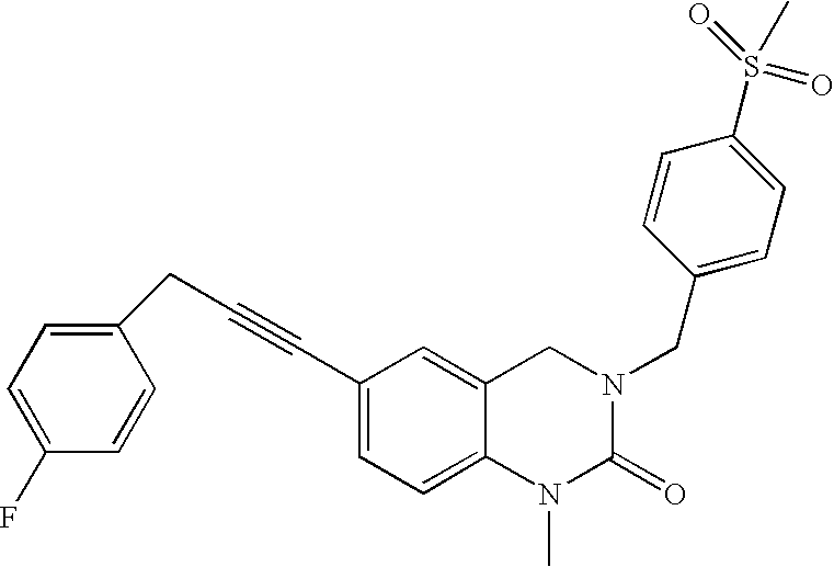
C(C#CC1=CC=C2C(=C1)CN(CC1=CC=C(S(=O)(=O)C)C=C1)C(=O)N2C)C1=CC=C(F)C=C1
